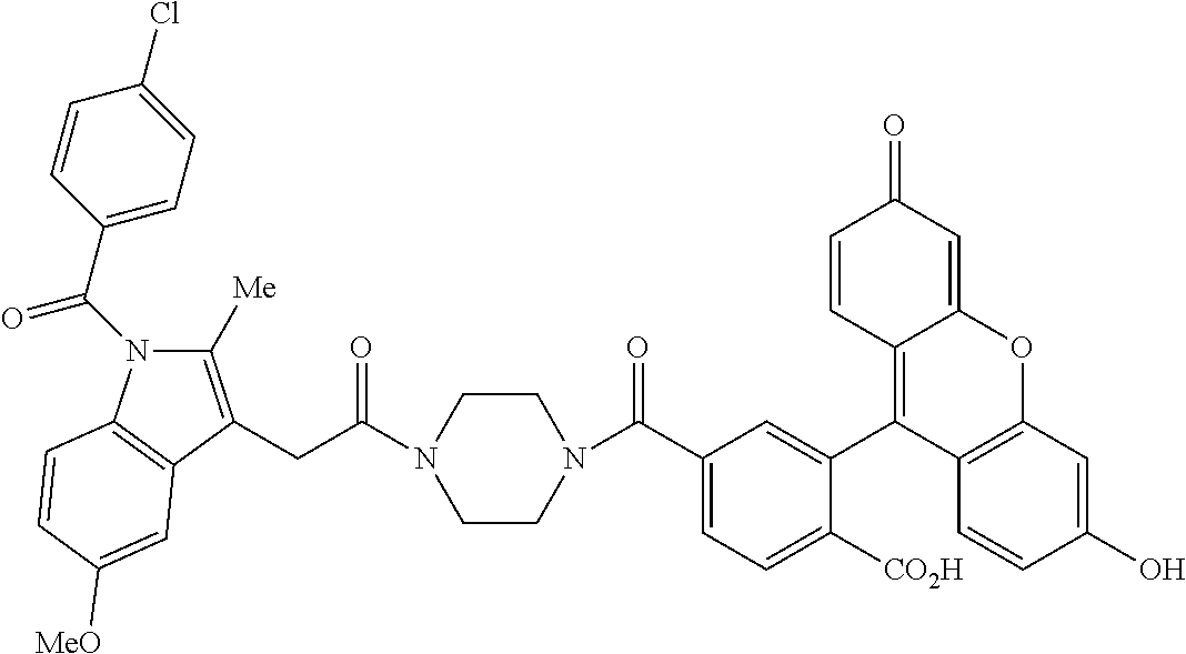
C1=C(C(=O)N2CCN(C(CC3=C([Me])N(C(C4=CC=C(Cl)C=C4)=O)C4=C3C=C([MeO])C=C4)=O)CC2)C=C(C2=C3C(=CC(=O)C=C3)OC3=C2C=CC(O)=C3)C([CO2H])=C1
